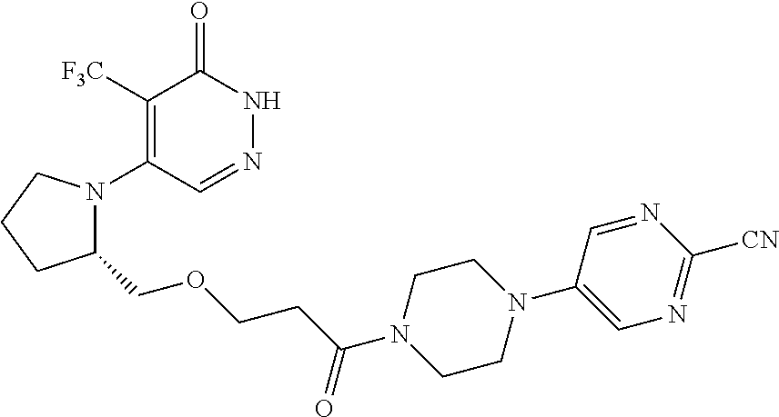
C1([F3C])=C(N2C(COCCC(=O)N3CCN(C4=CN=C([CN])N=C4)CC3)CCC2)C=NNC1=O
